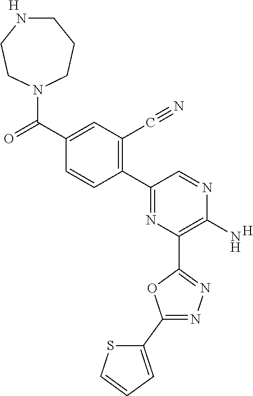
[H].C1(N)=C(C2=NN=C(C3=CC=CS3)O2)N=C(C2=C(C#N)C=C(C(=O)N3CCCNCC3)C=C2)C=N1.[H]
